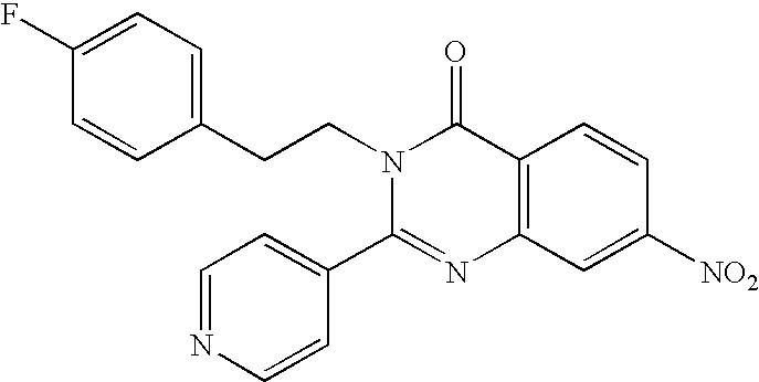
C12=C(C=C([NO2])C=C1)N=C(C1=CC=NC=C1)N(CCC1=CC=C(F)C=C1)C2=O
